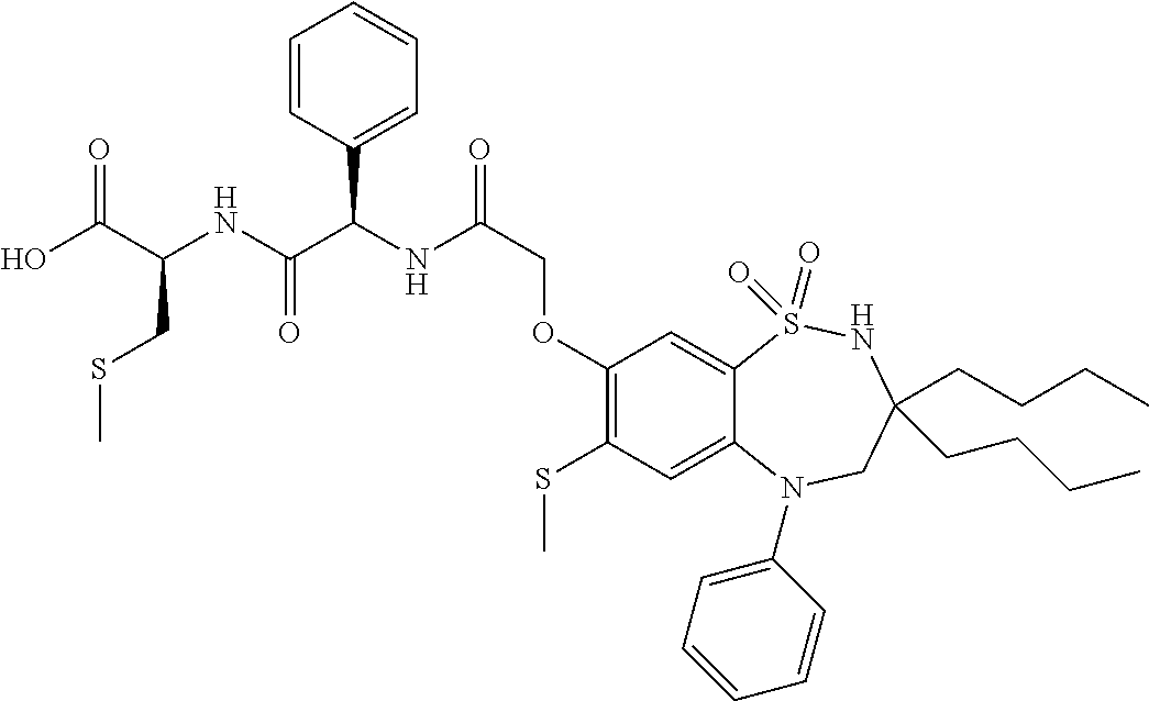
OC(C(NC(C(NC(COC1=C(SC)C=C2C(=C1)S(=O)(=O)NC(CCCC)(CCCC)CN2C1=CC=CC=C1)=O)C1=CC=CC=C1)=O)CSC)=O
